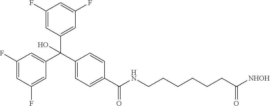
C1=C(F)C=C(C(C2=CC=C(C(NCCCCCCC([NHOH])=O)=O)C=C2)(C2=CC(F)=CC(F)=C2)O)C=C1F
